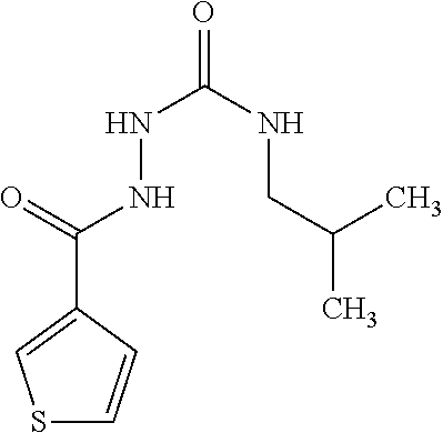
C1(C(=O)NNC(=O)NCC(C)C)=CSC=C1
